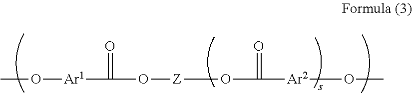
CO[Ar1]C(=O)O[Z]OC(=O)[Ar2]OC
